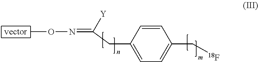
C1=CC(CC(=NOC)[Y])=CC=C1C[18F]
